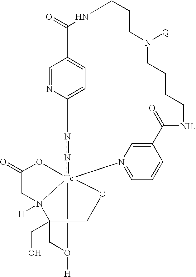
C1=NC2=CC=C1C(=O)NCCCN([Q])CCCC[NH]C(=O)C1=CN(=CC=C1)[Tc]134(nn2)OC(=O)CN1([H])C(CO)(CO3[H])CO4
